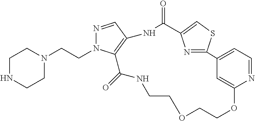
N1=CC2=C(N1CCN1CCNCC1)C(=O)NCCOCCOC1=CC(=CC=N1)C1=NC(=CS1)C(=O)N2
